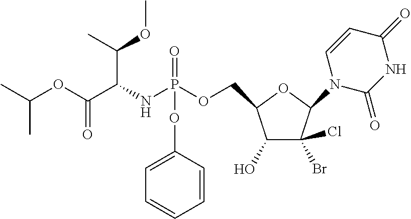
O(C(C(NP(OCC1C(O)C(Br)(Cl)C(N2C(=O)NC(=O)C=C2)O1)(=O)OC1=CC=CC=C1)C(C)OC)=O)C(C)C
